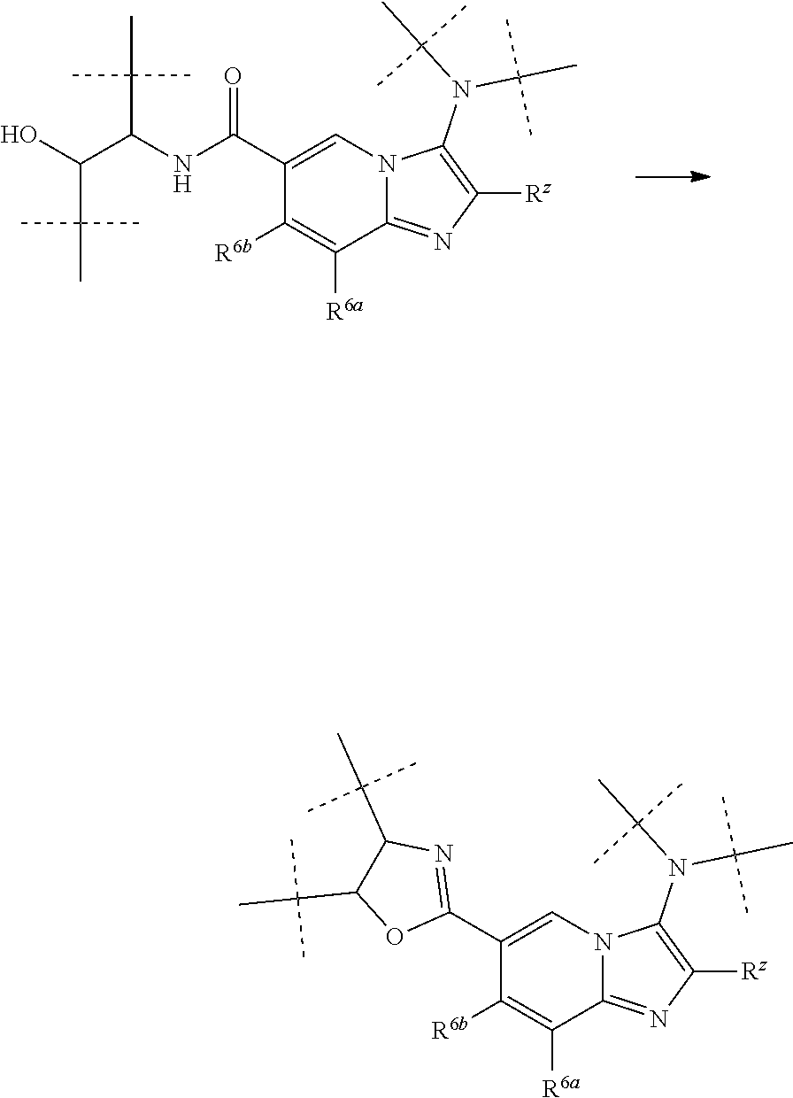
N12C(=NC([Rz])=C1N(C(C)(C)C)C(C)(C)C)C([R6a])=C([R6b])C(C(=O)NC(C(O)C(C)(C)C)C(C)(C)C)=C2.N12C(=NC([Rz])=C1N(C(C)(C)C)C(C)(C)C)C([R6a])=C([R6b])C(C1=NC(C(C)(C)C)C(C(C)(C)C)O1)=C2
